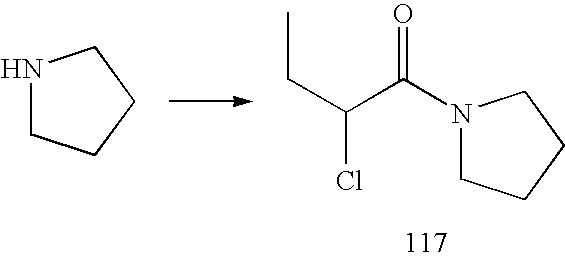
N1CCCC1.N1(C(C(CC)Cl)=O)CCCC1
